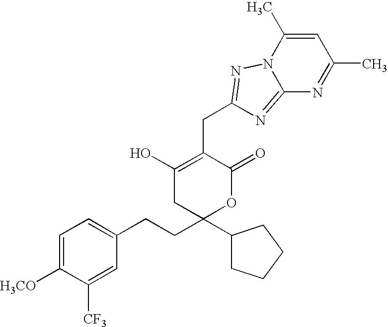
C1=C([H3CO])C([CF3])=CC(CCC2(C3CCCC3)OC(=O)C(CC3=NN4C(C)=CC(C)=NC4=N3)=C(O)C2)=C1
